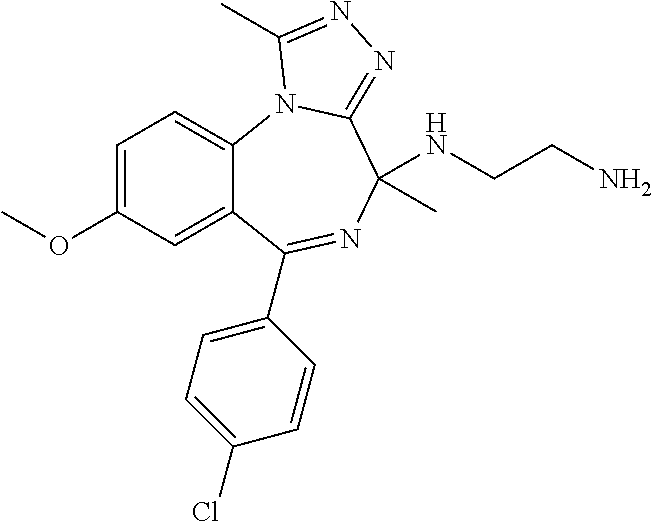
C12=CC(OC)=CC=C1N1C(=NN=C1C)C(C)(NCCN)N=C2C1=CC=C(Cl)C=C1
